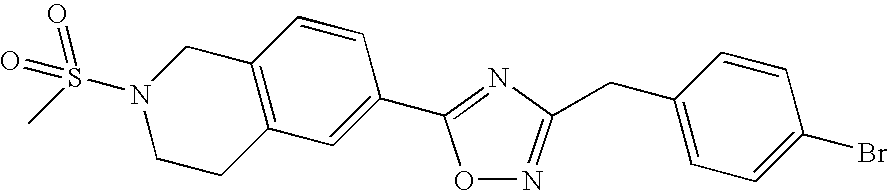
C12=C(CCN(S(C)(=O)=O)C1)C=C(C1=NC(CC3=CC=C(Br)C=C3)=NO1)C=C2
